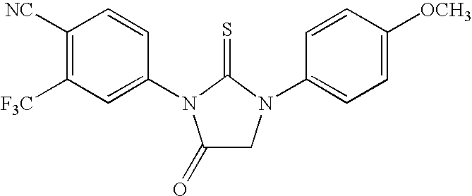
C1([NC])=C([F3C])C=C(N2C(=O)CN(C3=CC=C([OCH3])C=C3)C2=S)C=C1
